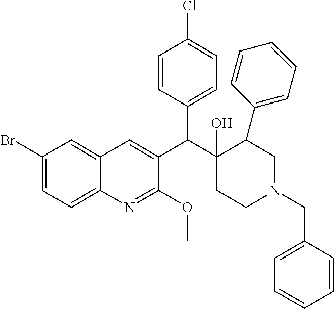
C1(Br)=CC=C2C(=C1)C=C(C(C1(O)CCN(CC3=CC=CC=C3)CC1C1=CC=CC=C1)C1=CC=C(Cl)C=C1)C(OC)=N2
